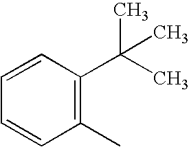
C1=CC(C(C)(C)C)=C(C)C=C1
